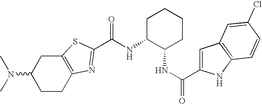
C12=C(CCC(N(C)C)C1)N=C(C(NC1C(NC(C3=CC4=C(N3)C=CC(Cl)=C4)=O)CCCC1)=O)S2
